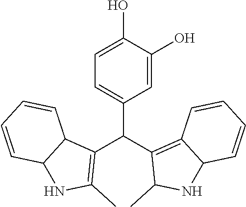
C1(O)=CC=C(C(C2=C3C(NC2C)C=CC=C3)C2=C(C)NC3C2C=CC=C3)C=C1O
